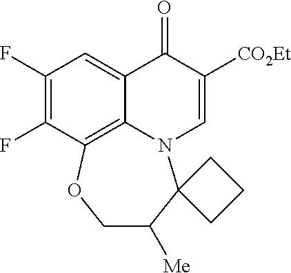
FC1=C(F)C=C2C3=C1OCC([Me])C1(N3C=C([CO2Et])C2=O)CCC1
